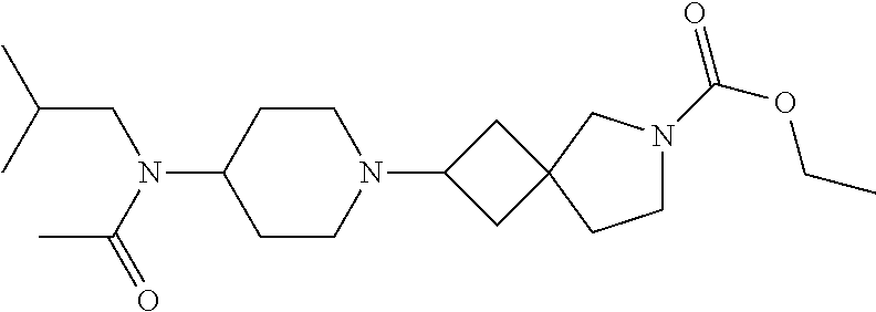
C1CC(N(C(C)=O)CC(C)C)CCN1C1CC2(C1)CN(C(=O)OCC)CC2
